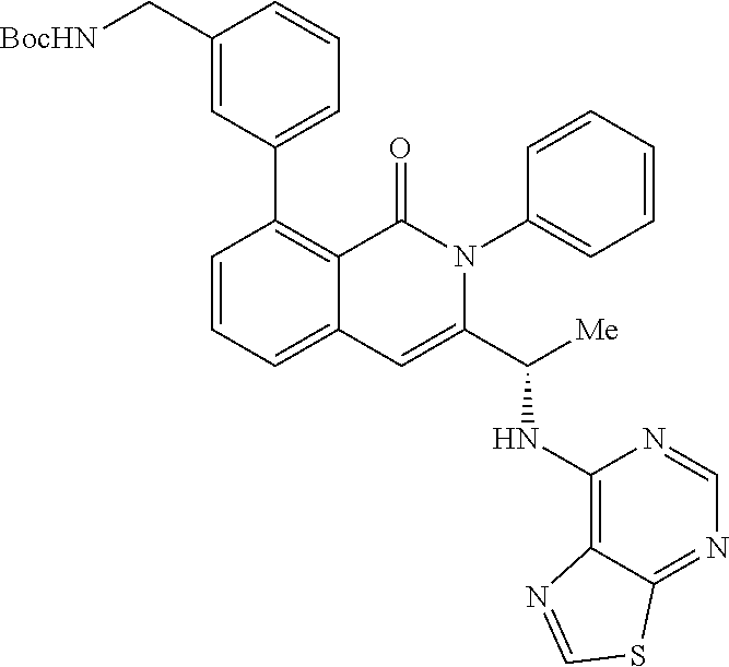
C1(C2=CC=CC(C[BocHN])=C2)=C2C(=CC=C1)C=C(C([Me])NC1=C3C(=NC=N1)SC=N3)N(C1=CC=CC=C1)C2=O
